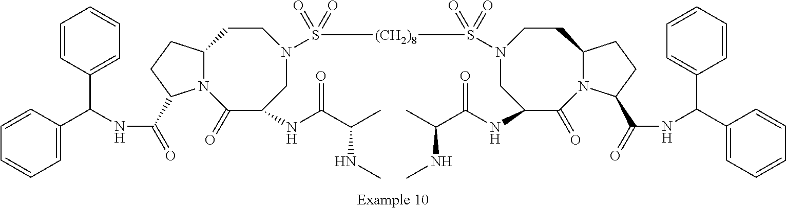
C1=CC(C(NC(=O)C2N3C(=O)C(NC(=O)C(NC)C)CN(S([(CH2)8]S(=O)(N4CC(NC(=O)C(NC)C)C(=O)N5C(CC4)CCC5C(NC(C4=CC=CC=C4)C4=CC=CC=C4)=O)=O)(=O)=O)CCC3CC2)C2=CC=CC=C2)=CC=C1
